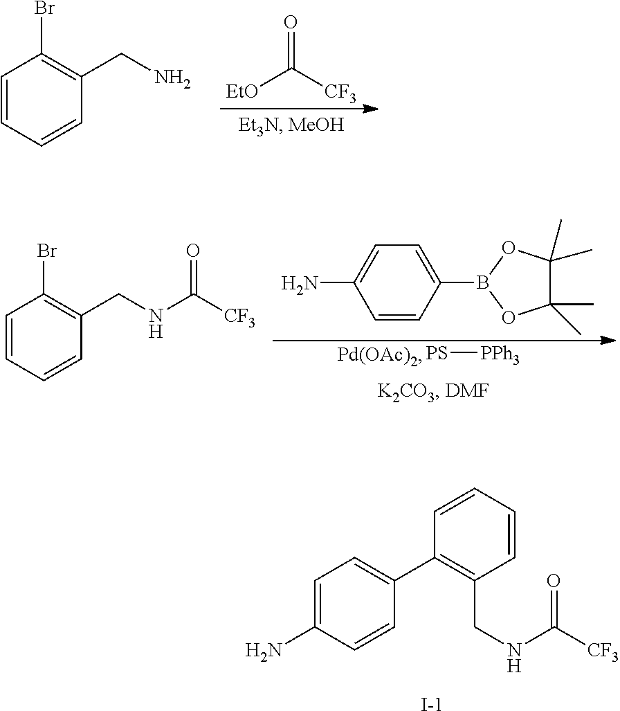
C1=C(N)C=CC(C2=C(CNC([CF3])=O)C=CC=C2)=C1.[I-].O=C([CF3])[EtO].C1=CC=CC(CN)=C1Br.[PS][PPh3].C1=CC(B2OC(C)(C)C(C)(C)O2)=CC=C1N.C1=CC=CC(CNC([CF3])=O)=C1Br
